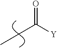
C([Y])(=O)CC
